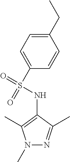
C1=C(CC)C=CC(S(=O)(=O)NC2=C(C)N(C)N=C2C)=C1
